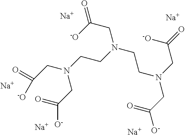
[Na].C(CN(CC(=O)[O-])CCN(CCN(CC(=O)[-O])CC(=O)[O-])CC([-O])=O)([-O])=O.[Na].[Na].[Na].[Na]
